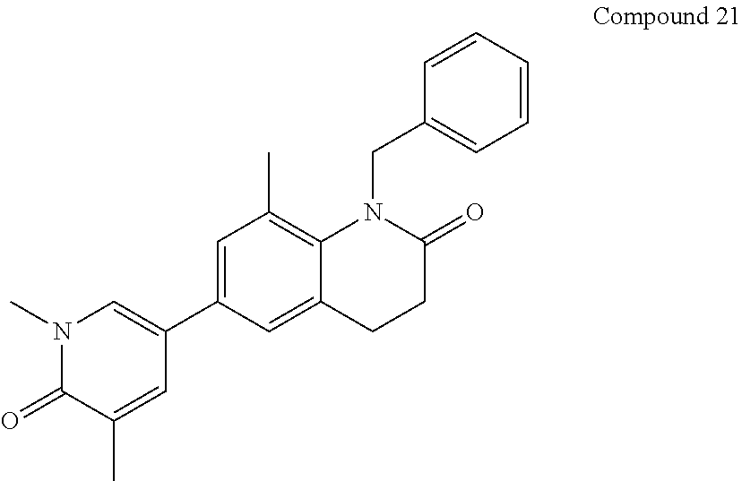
C1=C(C2=CN(C)C(=O)C(C)=C2)C=C2C(=C1C)N(CC1=CC=CC=C1)C(=O)CC2
